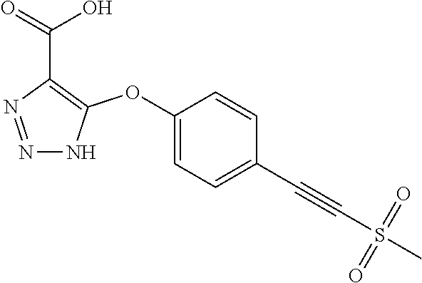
C1(OC2=C(C(=O)O)N=NN2)=CC=C(C#CS(C)(=O)=O)C=C1
